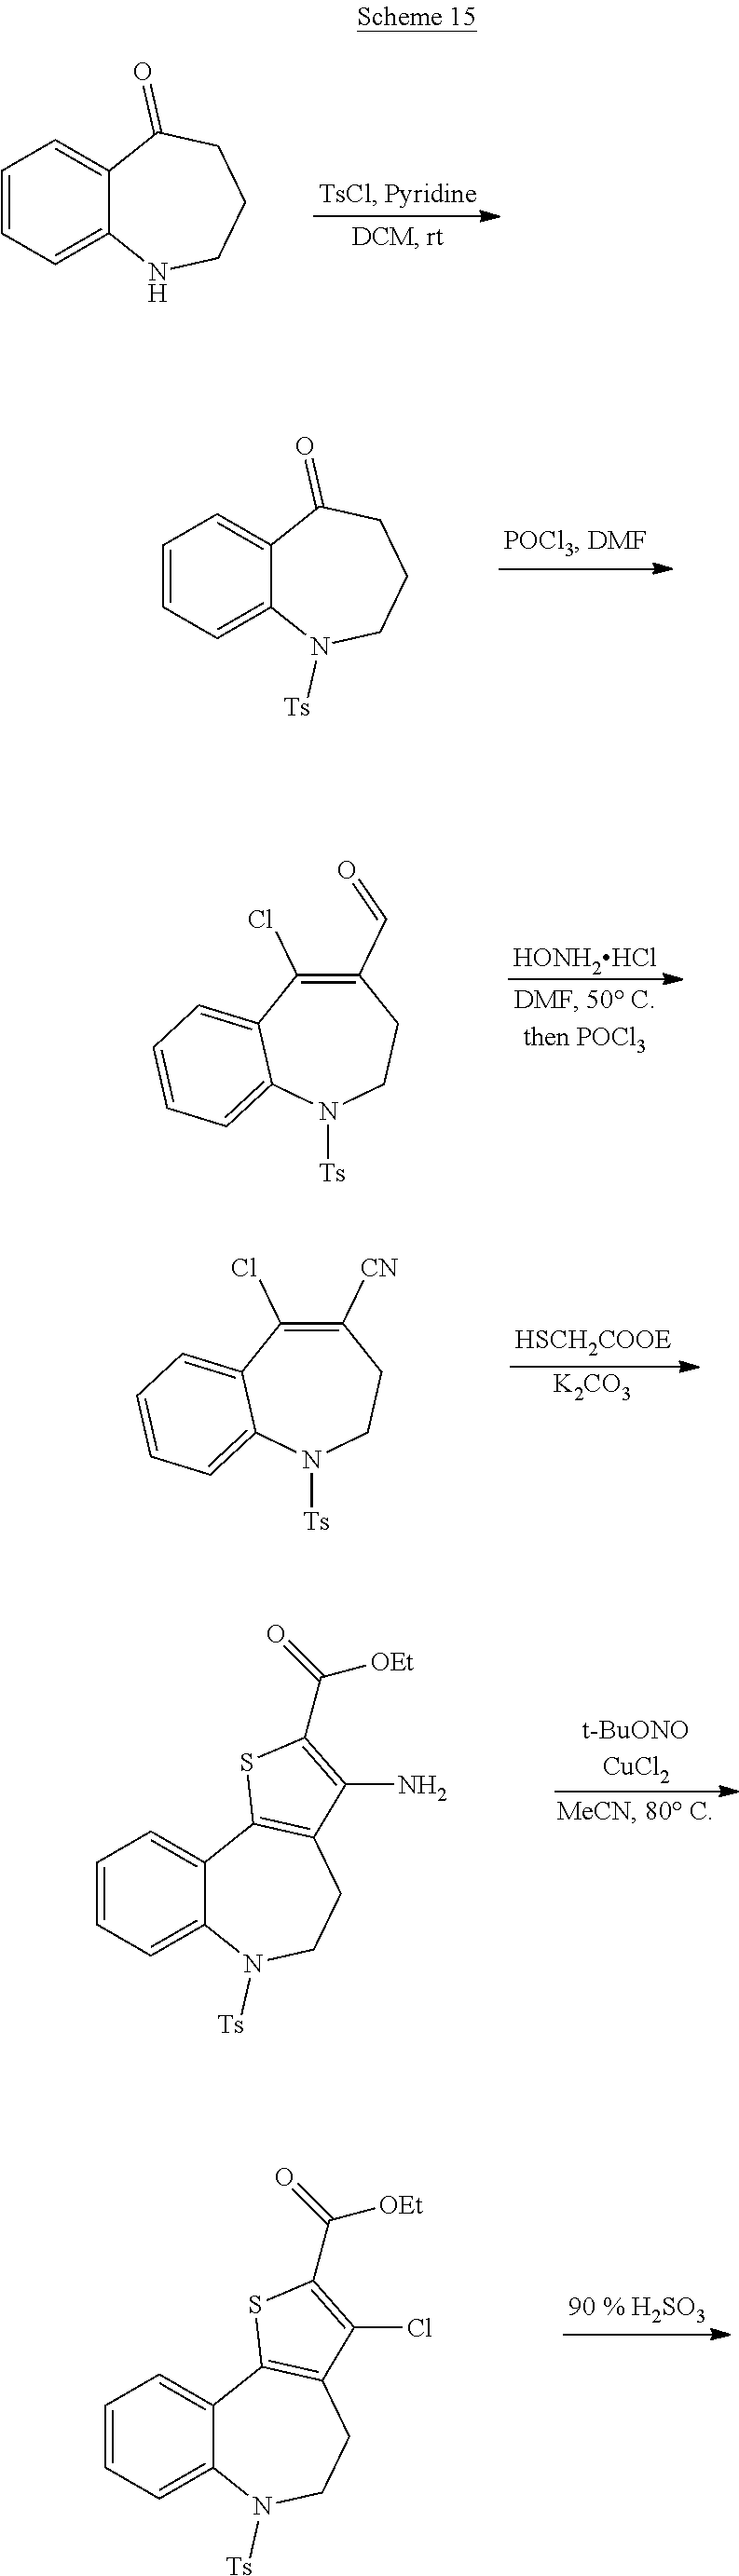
C1=CC=C2C(=C1)C(=O)CCCN2.C1=CC=C2C(=C1)C(=O)CCCN2[Ts].C1(C=O)=C(Cl)C2=CC=CC=C2N([Ts])CC1.[HONH2HCl].C1([CN])=C(Cl)C2=CC=CC=C2N([Ts])CC1.[K2CO3].C1=CC=C2C(=C1)C1=C(CCN2[Ts])C(N)=C(C([OEt])=O)S1.C1=CC=C2C(=C1)C1=C(CCN2[Ts])C(Cl)=C(C([OEt])=O)S1
